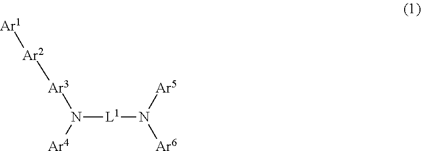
N([L1]N([Ar5])[Ar6])([Ar3][Ar2][Ar1])[Ar4]
